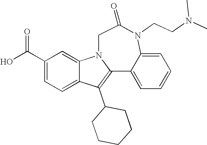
C1(C(O)=O)=CC=C2C(=C1)N1C(=C2C2CCCCC2)C2=CC=CC=C2N(CCN(C)C)C(=O)C1
